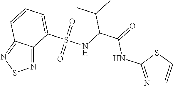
N1=C2C(=NS1)C=CC=C2S(NC(C(=O)NC1=NC=CS1)C(C)C)(=O)=O
